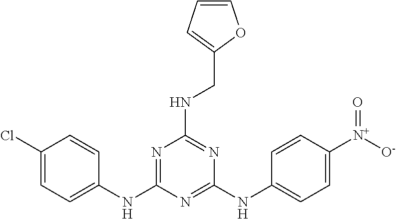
C1(Cl)=CC=C(NC2=NC(NCC3=CC=CO3)=NC(NC3=CC=C([N+]([O-])=O)C=C3)=N2)C=C1
